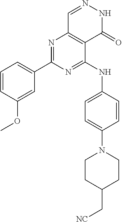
N1=C(NC2=CC=C(N3CCC(C[NC])CC3)C=C2)C2=C(N=C1C1=CC=CC(OC)=C1)C=NNC2=O
